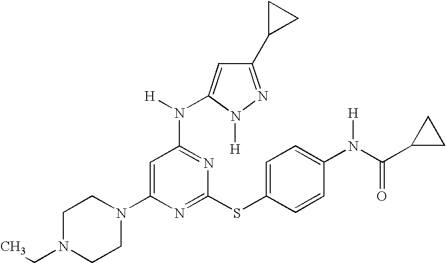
C1N(CC)CCN(C2=CC(N(C3=CC(C4CC4)=NN3[H])[H])=NC(SC3=CC=C(N(C(C4CC4)=O)[H])C=C3)=N2)C1
